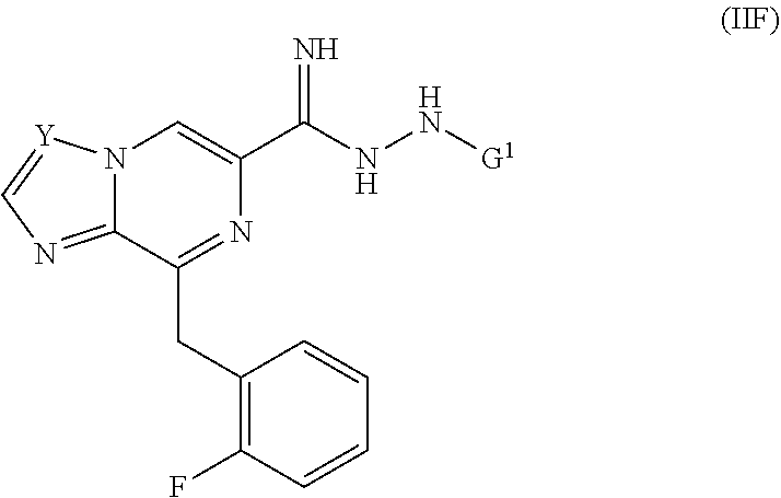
C12=NC=[Y]N1C=C(C(=N)NN[G1])N=C2CC1=C(F)C=CC=C1
